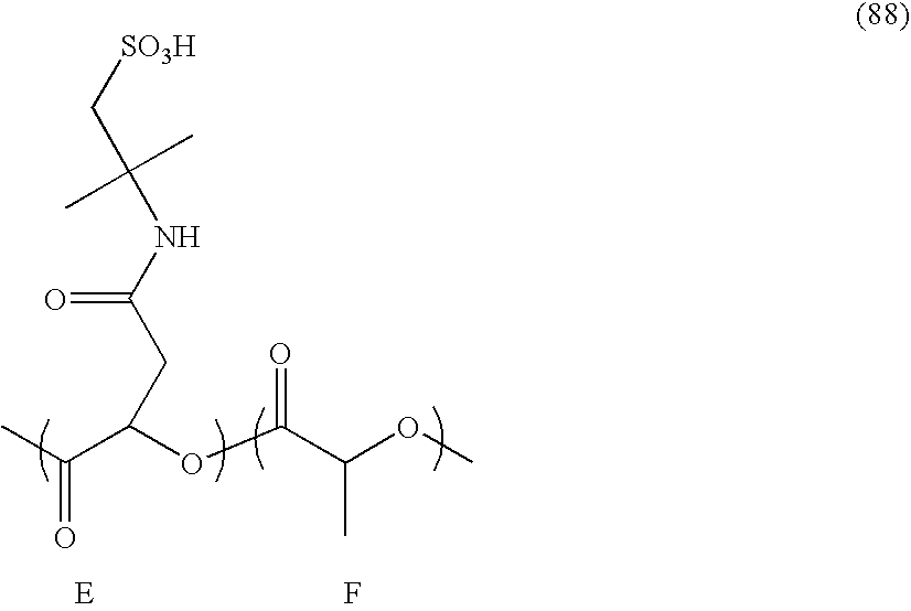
CC(=O)C(OC(C(OC)C)=O)CC(=O)NC(C[SO3H])(C)C.F
